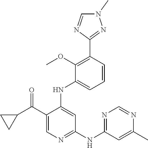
C1(C(C2CC2)=O)=CN=C(NC2=NC=NC(C)=C2)C=C1NC1=CC=CC(C2=NN(C)C=N2)=C1OC
